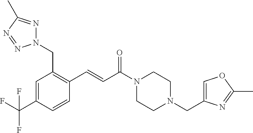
N1(CC2=C(C=CC(N3CCN(CC4=COC(C)=N4)CC3)=O)C=CC(C(F)(F)F)=C2)N=C(C)N=N1
